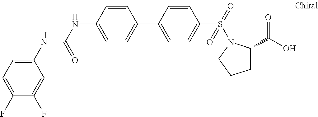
C1(NC(NC2=CC=C(C3=CC=C(S(=O)(=O)N4C(C(O)=O)CCC4)C=C3)C=C2)=O)=CC=C(F)C(F)=C1
